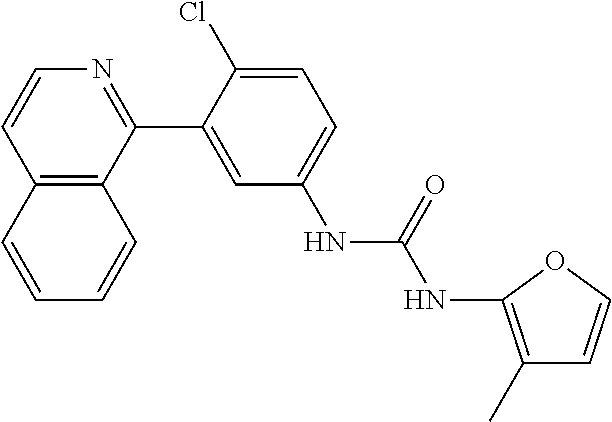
C12=C(C(C3=CC(NC(=O)NC4=C(C)C=CO4)=CC=C3Cl)=NC=C1)C=CC=C2
